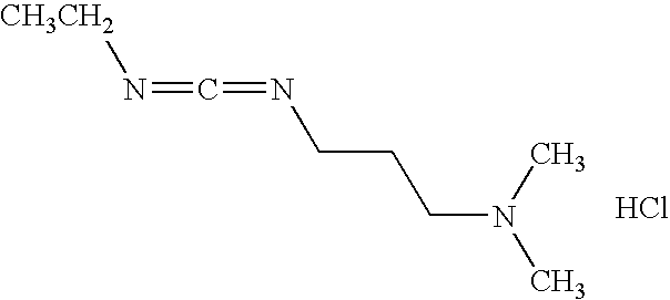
C(=NCCCN(C)C)=N[CH3CH2].Cl
